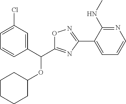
C1CCCC(OC(C2=CC(Cl)=CC=C2)C2=NC(C3=CC=CN=C3NC)=NO2)C1
